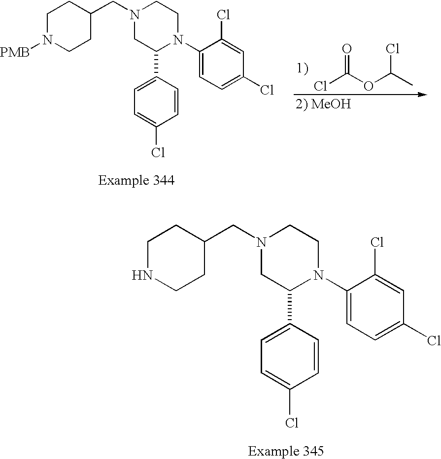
C1NCCC(CN2CC(C3=CC=C(Cl)C=C3)N(C3=CC=C(Cl)C=C3Cl)CC2)C1.C1N([PMB])CCC(CN2CC(C3=CC=C(Cl)C=C3)N(C3=CC=C(Cl)C=C3Cl)CC2)C1.ClC(OC(C)Cl)=O
